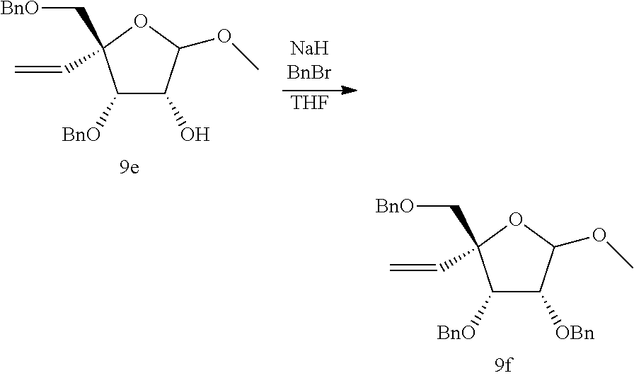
C1([BnO])C([OBn])C(OC)OC1(C[BnO])C=C.C1([BnO])C(O)C(OC)OC1(C[BnO])C=C.[THF]
